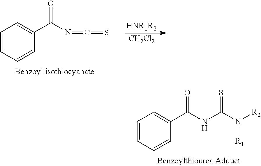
C1=CC=CC(C(NC(N([R2])[R1])=S)=O)=C1.C1=CC=CC(C(N=C=S)=O)=C1.[HNR1R2].[CH2Cl2]
